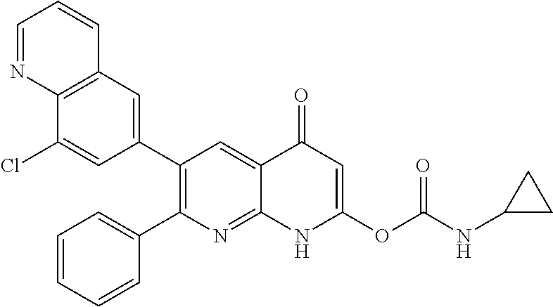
C12=C(C=C(C3=C(C4=CC=CC=C4)N=C4C(=C3)C(=O)C=C(OC(NC3CC3)=O)N4)C=C1Cl)C=CC=N2
